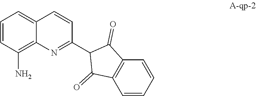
C1=CC(N)=C2C(=C1)C=CC(C1C(=O)C3=C(C=CC=C3)C1=O)=N2
